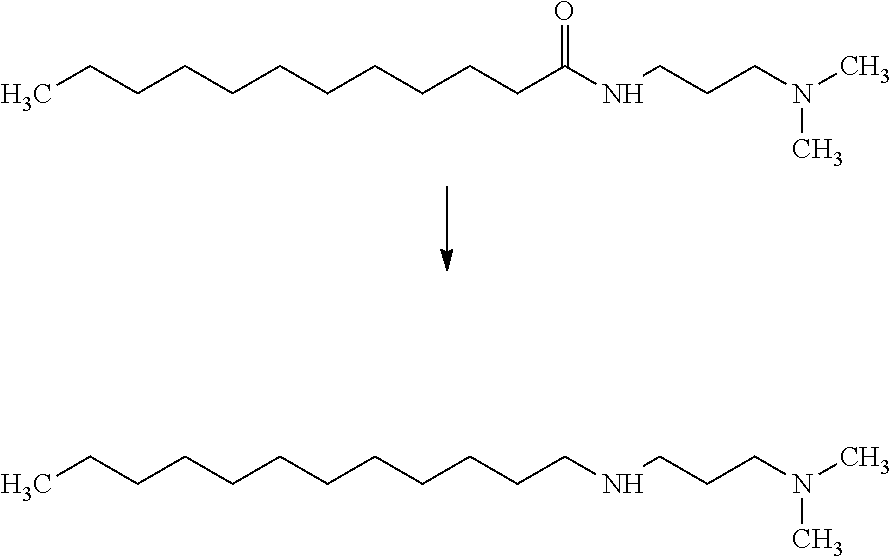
CN(CCCNC(CCCCCCCCCCC)=O)C.CN(CCCNCCCCCCCCCCCC)C
